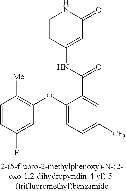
C1=CC(F)=CC(OC2=CC=C([CF3])C=C2C(NC2=CC(=O)NC=C2)=O)=C1[Me]
